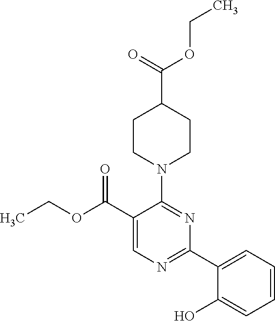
CCOC(C1=CN=C(C2=CC=CC=C2O)N=C1N1CCC(C(OCC)=O)CC1)=O
